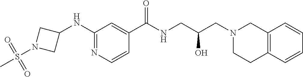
C1(NC2CN(S(C)(=O)=O)C2)=NC=CC(C(NCC(CN2CCC3=C(C2)C=CC=C3)O)=O)=C1
